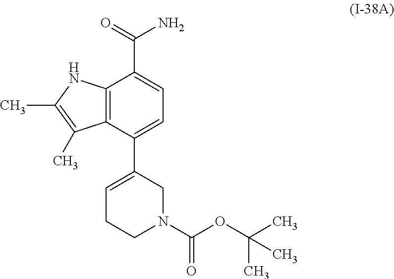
C12=C(C(C3=CCCN(C(OC(C)(C)C)=O)C3)=CC=C1C(=O)N)C(C)=C(C)N2
